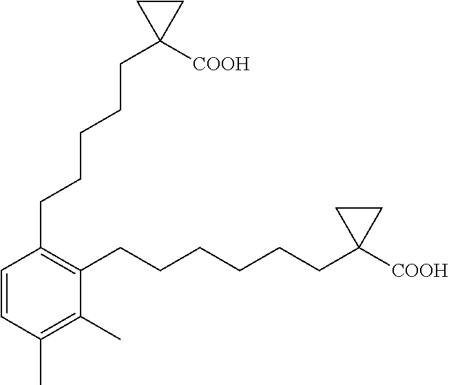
C1(CCCCCC2([COOH])CC2)=C(CCCCCCC2([COOH])CC2)C(C)=C(C)C=C1
